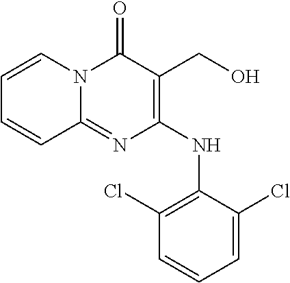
C1=CN2C(=NC(NC3=C(Cl)C=CC=C3Cl)=C(CO)C2=O)C=C1
